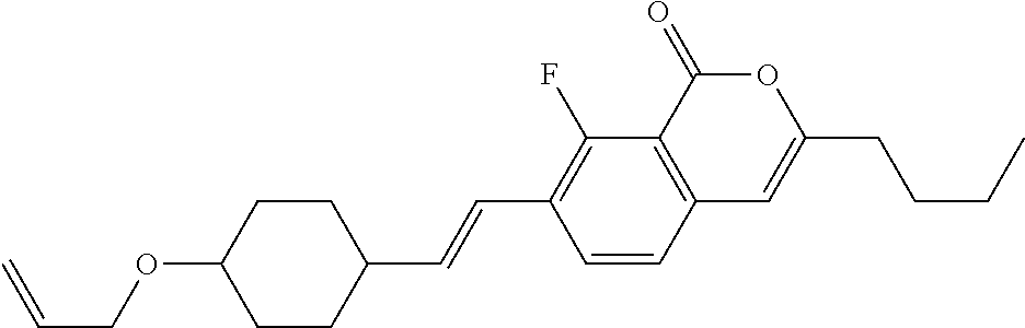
C1=CC2=C(C(F)=C1C=CC1CCC(OCC=C)CC1)C(=O)OC(CCCC)=C2
